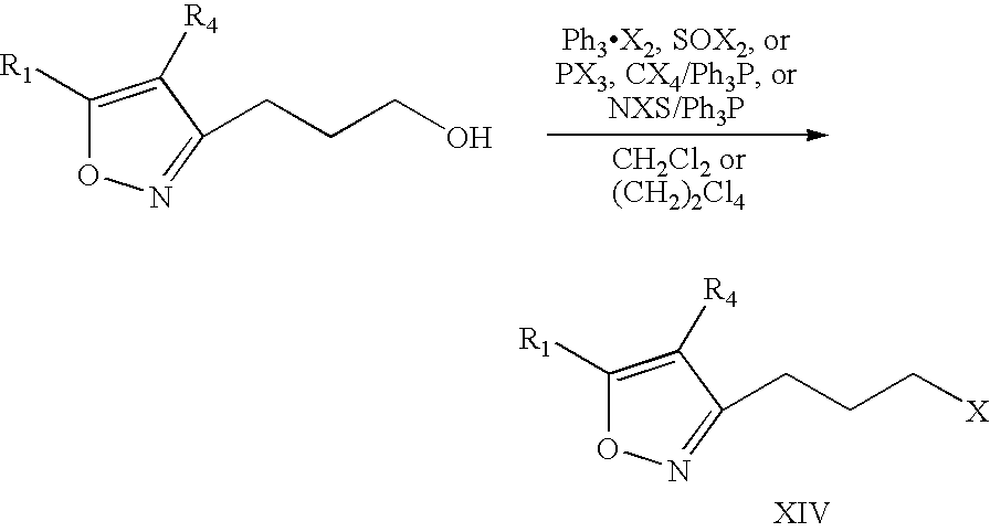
C1([R1])=C([R4])C(CCCO)=NO1.C1([R1])=C([R4])C(CCC[X])=NO1
